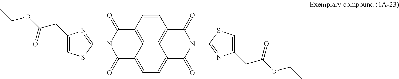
C1=CC2=C3C4=C1C(=O)N(C1=NC(CC(OCC)=O)=CS1)C(=O)C4=CC=C3C(=O)N(C1=NC(CC(OCC)=O)=CS1)C2=O
